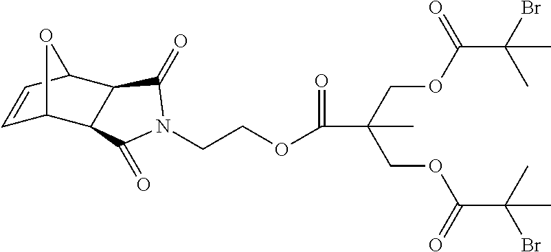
C1=CC2C3C(C1O2)C(=O)N(CCOC(C(COC(C(Br)(C)C)=O)(COC(C(C)(Br)C)=O)C)=O)C3=O
